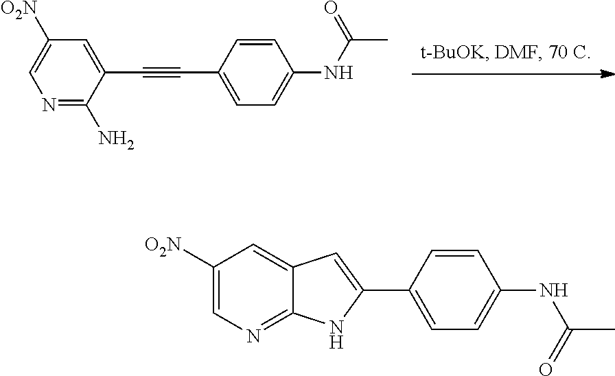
C1=CC(C#CC2=CC([O2N])=CN=C2N)=CC=C1NC(C)=O.C1([O2N])=CN=C2C(=C1)C=C(C1=CC=C(NC(=O)C)C=C1)N2
